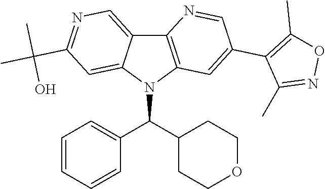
N1(C(C2CCOCC2)C2=CC=CC=C2)C2=C(C3=CN=C(C(O)(C)C)C=C13)N=CC(C1=C(C)ON=C1C)=C2
